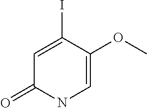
C1=C(I)C(OC)=CNC1=O
